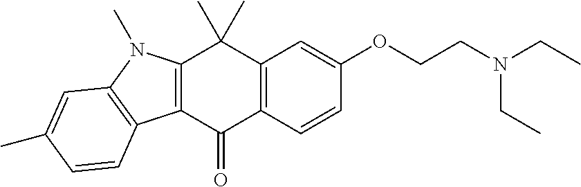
C12=C(C=CC(OCCN(CC)CC)=C1)C(=O)C1=C(C2(C)C)N(C)C2=C1C=CC(C)=C2
